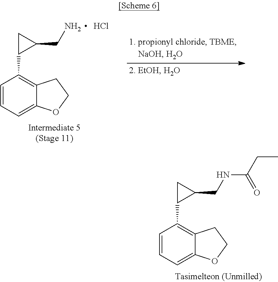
C1=CC=C2C(=C1C1CC1CNC(CC)=O)CCO2.C1=CC=C2C(=C1C1CC1CN)CCO2.Cl
